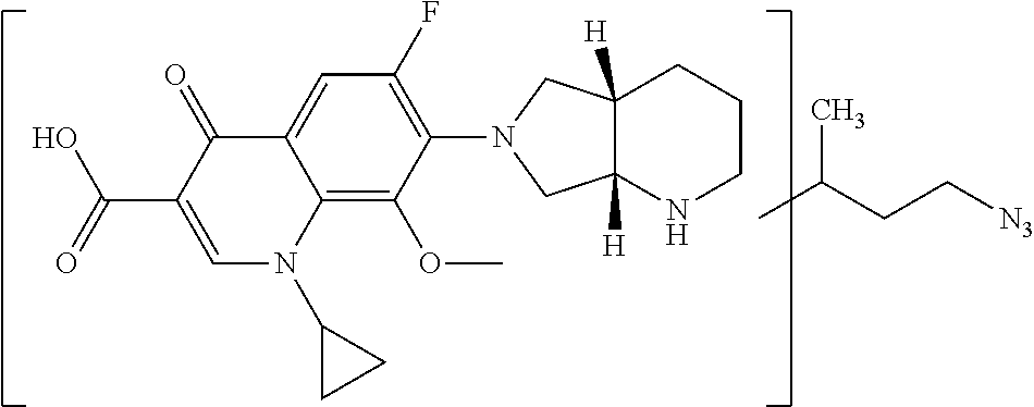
C12([H])C([H])(NCCC1)CN(C1=C(F)C=C3C(=C1OC)N(C1CC1)C=C(C(=O)O)C3=O)C2.CC(CC[N3])C
